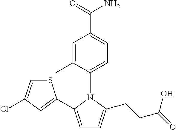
C1=C(C2=CC(Cl)=CS2)N(C2=CC=C(C(=O)N)C=C2C)C(CCC(=O)O)=C1
